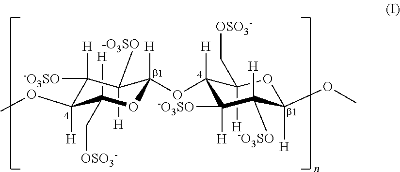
C1(C[OSO3-])([H])C(OC2([H])C([H])([-O3SO])C([H])([-O3SO])C([H])(OC)C([H])(C[OSO3-])O2)([H])C([H])([-O3SO])C([H])([-O3SO])C([H])(OC)O1
